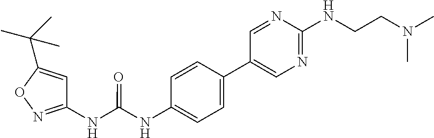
C1(C2=CC=C(NC(NC3=NOC(C(C)(C)C)=C3)=O)C=C2)=CN=C(NCCN(C)C)N=C1
